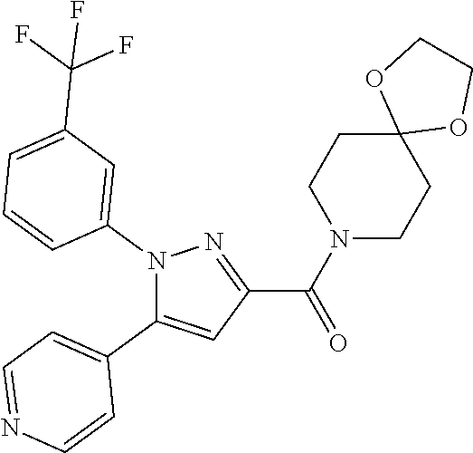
N1(C2=CC(C(F)(F)F)=CC=C2)C(C2=CC=NC=C2)=CC(C(N2CCC3(CC2)OCCO3)=O)=N1
